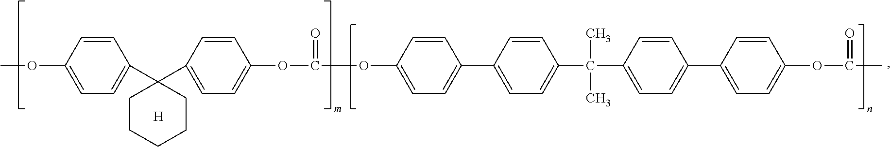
C1=C(OC)C=CC(C2(C3=CC=C(OC(=O)OC4=CC=C(C5=CC=C(C(C)(C)C6=CC=C(C7=CC=C(OC(C)=O)C=C7)C=C6)C=C5)C=C4)C=C3)CCCCC2)=C1.[H]
